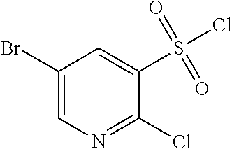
C1(Br)=CN=C(Cl)C(S(Cl)(=O)=O)=C1
